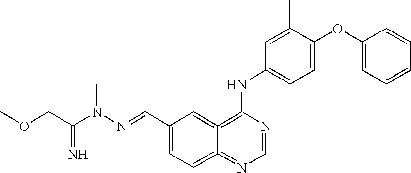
C1(OC2=CC=C(NC3=C4=CC(C=NN(C(COC)=N)C)=CC=C4=NC=N3)C=C2C)=CC=CC=C1
